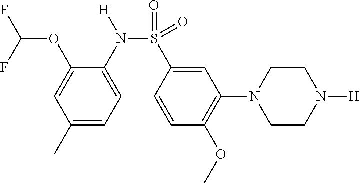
C1CN([H])CCN1C1=C(OC)C=CC(S(N(C2=CC=C(C)C=C2OC(F)F)[H])(=O)=O)=C1
